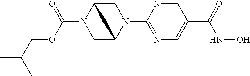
C1C2N(C(OCC(C)C)=O)CC(N1C1=NC=C(C(=O)NO)C=N1)C2
